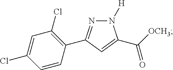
C1=CC(C2=NN([H])C(C([OCH3])=O)=C2)=C(Cl)C=C1Cl
